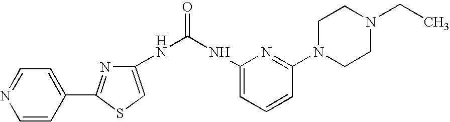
C1=NC=CC(C2=NC(NC(NC3=CC=CC(N4CCN(CC)CC4)=N3)=O)=CS2)=C1
